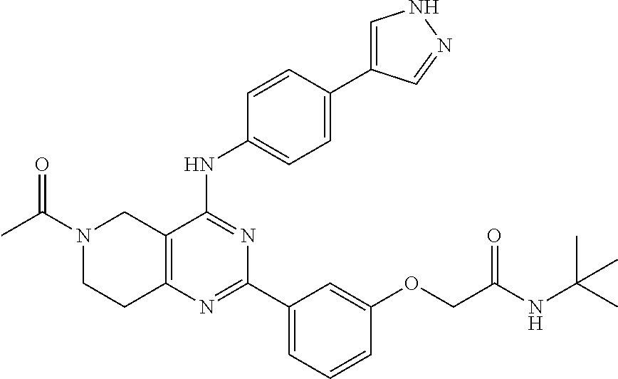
C12=C(C(NC3=CC=C(C4=CNN=C4)C=C3)=NC(C3=CC=CC(OCC(NC(C)(C)C)=O)=C3)=N1)CN(C(C)=O)CC2
